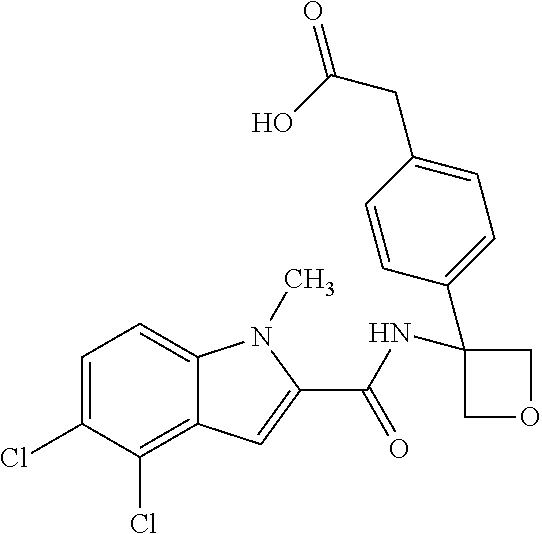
C1=C(Cl)C(Cl)=C2C(=C1)N(C)C(C(NC1(C3=CC=C(CC(O)=O)C=C3)COC1)=O)=C2
